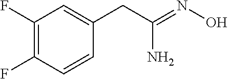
C1(F)=C(F)C=CC(CC(=NO)N)=C1
